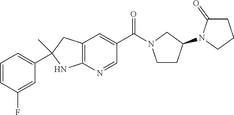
C12=C(N=CC(C(=O)N3CCC(N4CCCC4=O)C3)=C1)NC(C)(C1=CC=CC(F)=C1)C2
